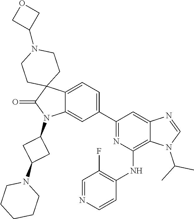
C1=NC=CC(NC2=C3C(=CC(C4=CC=C5C(=C4)N(C4CC(N6CCCCC6)C4)C(=O)C54CCN(C5COC5)CC4)=N2)N=CN3C(C)C)=C1F
